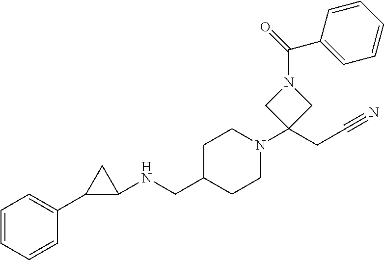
C1=CC=CC(C2C(NCC3CCN(C4(CC#N)CN(C(=O)C5=CC=CC=C5)C4)CC3)C2)=C1
